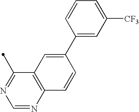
C12=C(N=CN=C1C)C=CC(C1=CC([CF3])=CC=C1)=C2
